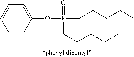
C1=CC(OP(CCCCC)(=O)CCCCC)=CC=C1
